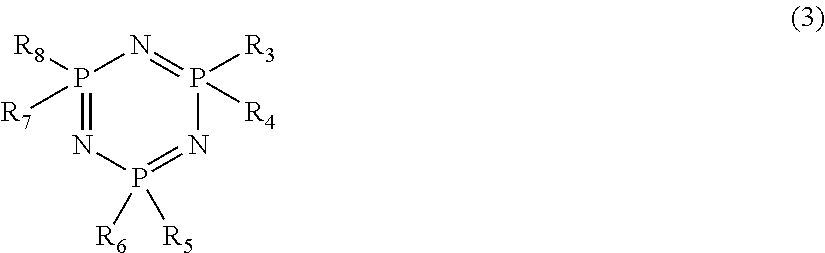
P1([R8])([R7])=NP([R6])([R5])=NP([R3])([R4])=N1
